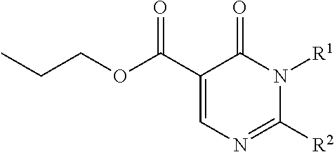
C(COC(C1=CN=C([R2])N([R1])C1=O)=O)C
